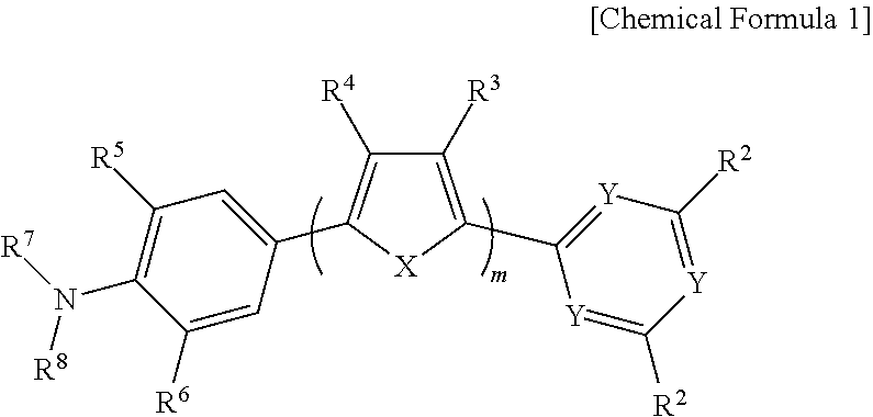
C1([R3])=C(C2=[Y]C([R2])=[Y]C([R2])=[Y]2)[X]C(C2=CC([R5])=C(N([R7])[R8])C([R6])=C2)=C1[R4]
